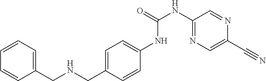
C1=CC=CC=C1CNCC1=CC=C(NC(NC2=NC=C(C#N)N=C2)=O)C=C1
